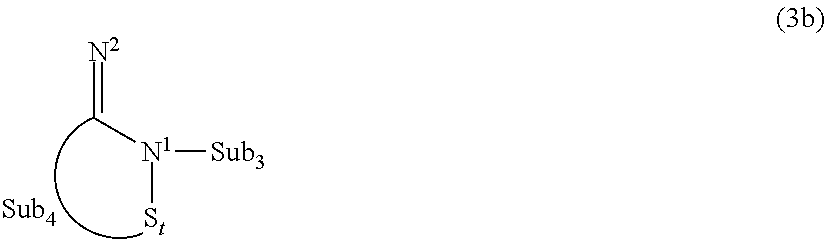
[N2]=C[N1]([St])[Sub3]
